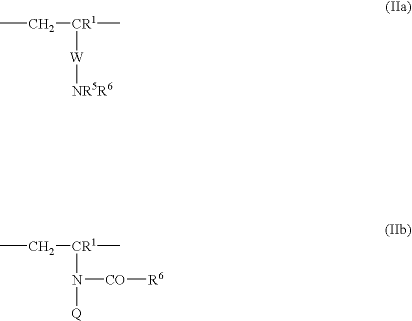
CC[CR1]([W][NR5R6])C.CC[CR1](N([Q])[CO][R6])C
